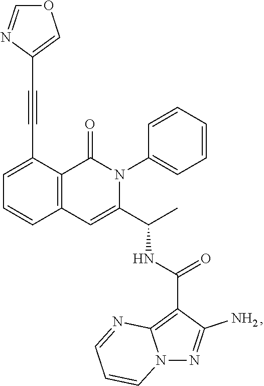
C1=C(C#CC2=COC=N2)C2=C(C=C1)C=C(C(C)NC(=O)C1=C3N(N=C1N)C=CC=N3)N(C1=CC=CC=C1)C2=O
